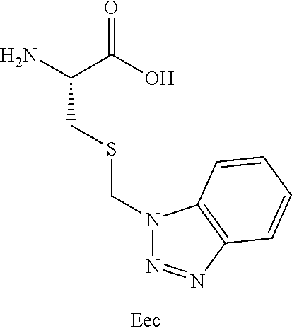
NC(C(O)=O)CSCN1N=NC2=C1C=CC=C2
